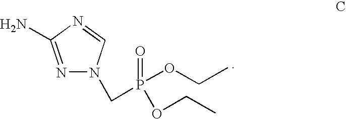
N1=C(N)N=CN1CP(OCC)(=O)OCC
